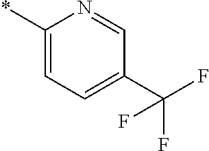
*C1=CC=C(C(F)(F)F)C=N1
